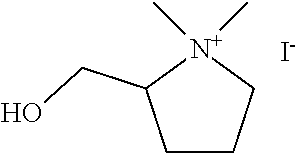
C1CC[N+](C)(C)C1CO.[I-]
